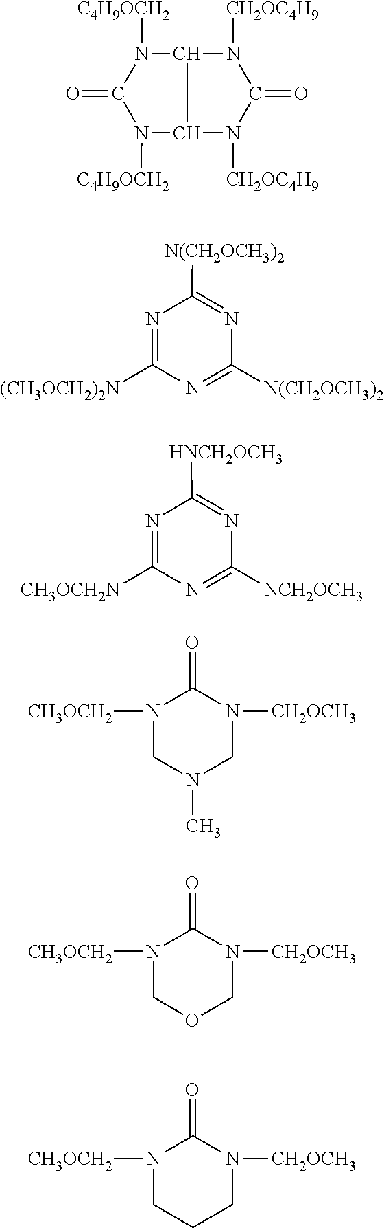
N1([C4H9OCH2])C2C(N([C4H9OCH2])C1=O)N([CH2OC4H9])C(=O)N2[CH2OC4H9].N1=C([(CH3OCH2)2N])N=C([N(CH2OCH3)2])N=C1[N(CH2OCH3)2].N1=C([CH3OCH2N])N=C([NCH2OCH3])N=C1[HNCH2OCH3].N1([CH3OCH2])CN(C)CN([CH2OCH3])C1=O.N1([CH3OCH2])COCN([CH2OCH3])C1=O.N1([CH3OCH2])CCCN([CH2OCH3])C1=O
